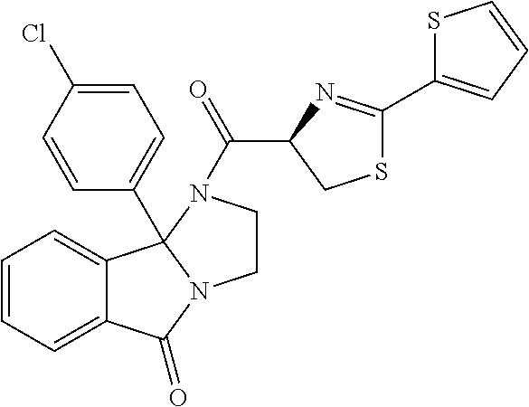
C1=CC=C2C(=C1)C(=O)N1CCN(C(C3N=C(C4=CC=CS4)SC3)=O)C21C1=CC=C(Cl)C=C1
